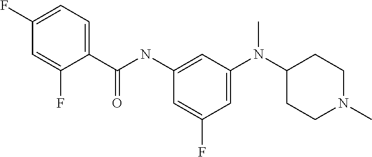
C1=C(N(C2CCN(C)CC2)C)C=C(NC(=O)C2=CC=C(F)C=C2F)C=C1F
